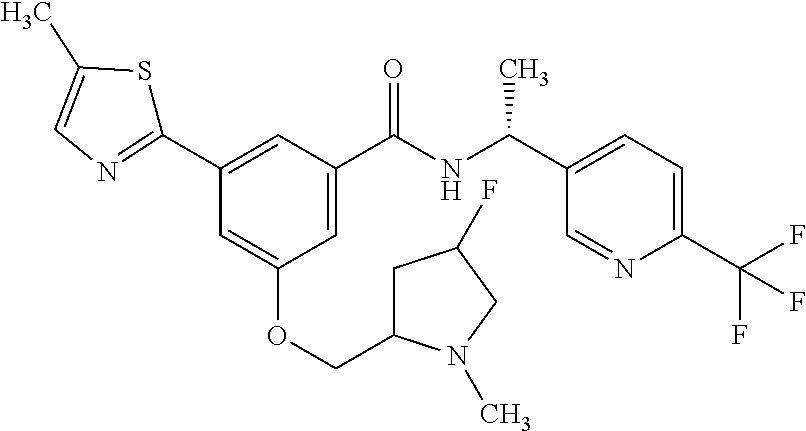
C1=C(C(NC(C2=CC=C(C(F)(F)F)N=C2)C)=O)C=C(C2=NC=C(C)S2)C=C1OCC1CC(F)CN1C
